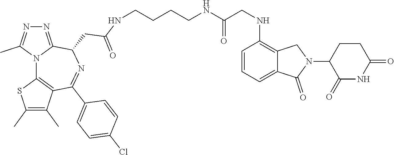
N(C(CNC1=C2C(=CC=C1)C(=O)N(C1C(=O)NC(=O)CC1)C2)=O)CCCCNC(CC1C2=NN=C(C)N2C2=C(C(C)=C(C)S2)C(C2=CC=C(Cl)C=C2)=N1)=O
